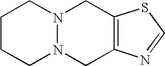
C12=C(N=CS1)CN1N(C2)CCCC1
